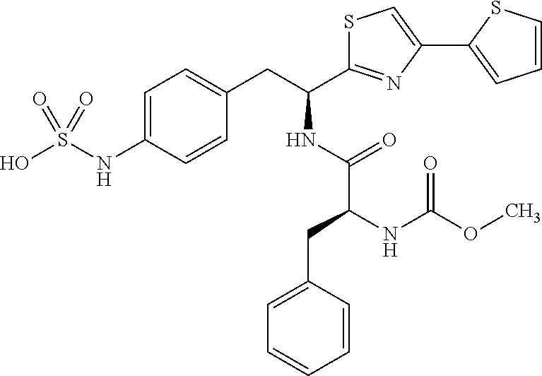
C1=C(NS(O)(=O)=O)C=CC(CC(C2=NC(C3=CC=CS3)=CS2)NC(C(NC(OC)=O)CC2=CC=CC=C2)=O)=C1
